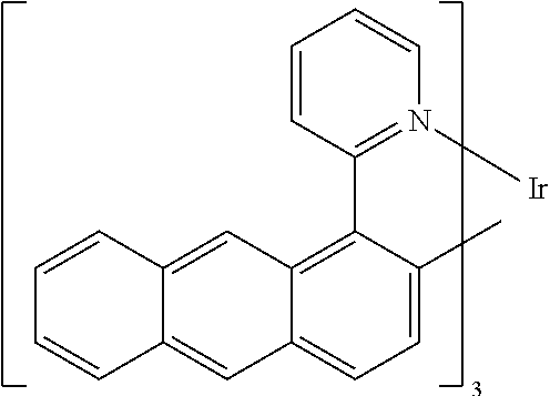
C1(C2=C3C(=CC=C2C)C=C2C(=C3)C=CC=C2)=N([Ir])C=CC=C1
